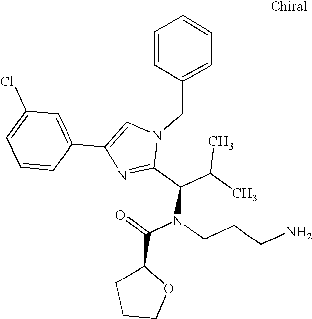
C1(Cl)=CC=CC(C2=CN(CC3=CC=CC=C3)C(C(C(C)C)N(CCCN)C(=O)C3CCCO3)=N2)=C1
